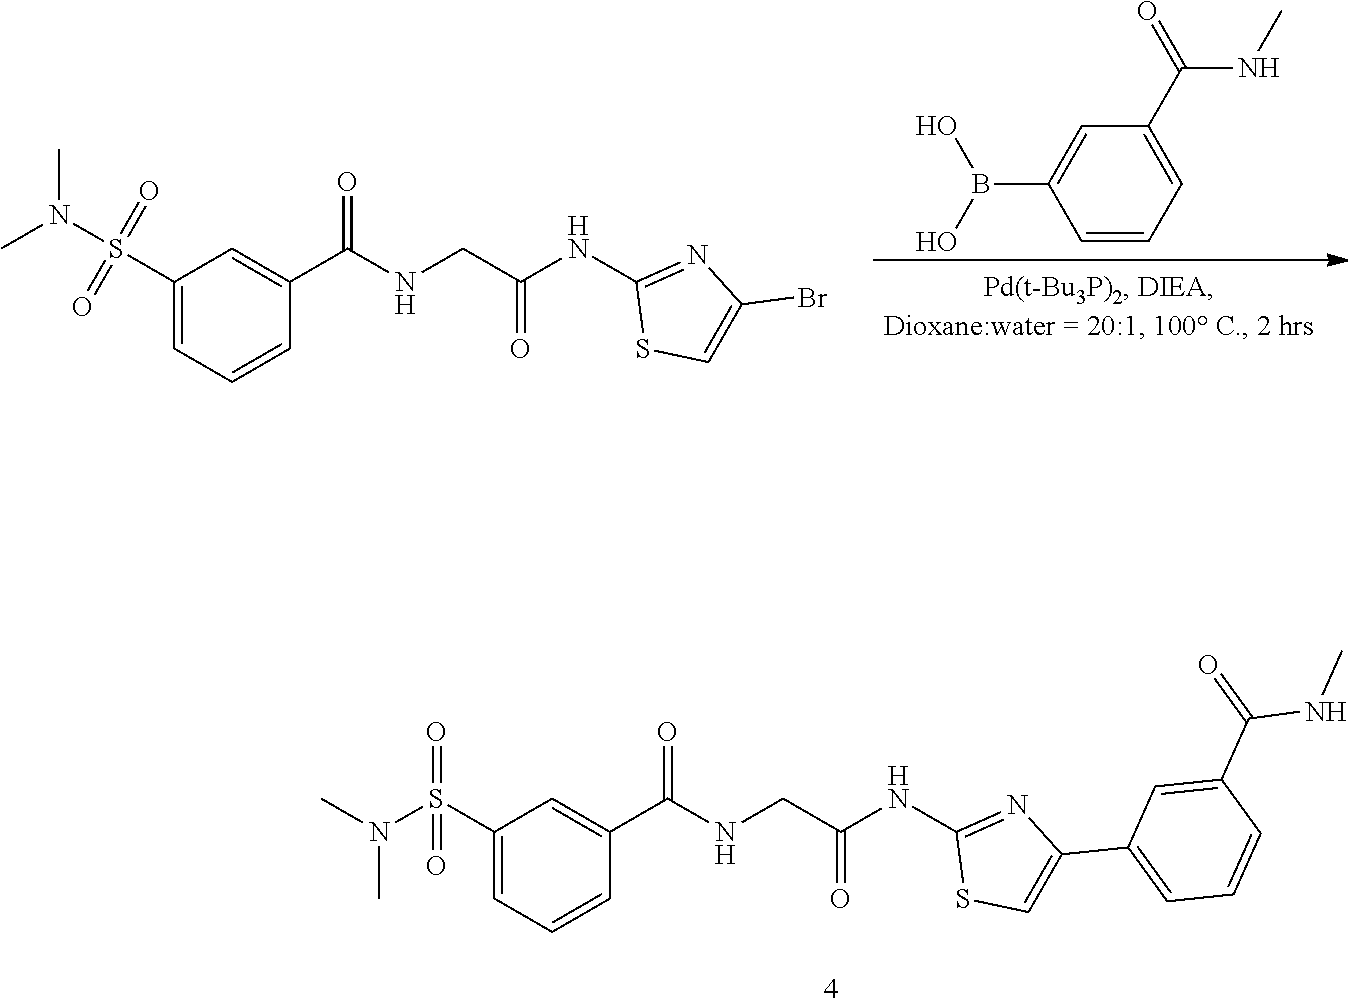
C1(S(N(C)C)(=O)=O)=CC=CC(C(NCC(NC2=NC(Br)=CS2)=O)=O)=C1.C1=CC=C(C(=O)NC)C=C1B(O)O.C1(S(N(C)C)(=O)=O)=CC=CC(C(NCC(NC2=NC(C3=CC=CC(C(=O)NC)=C3)=CS2)=O)=O)=C1
